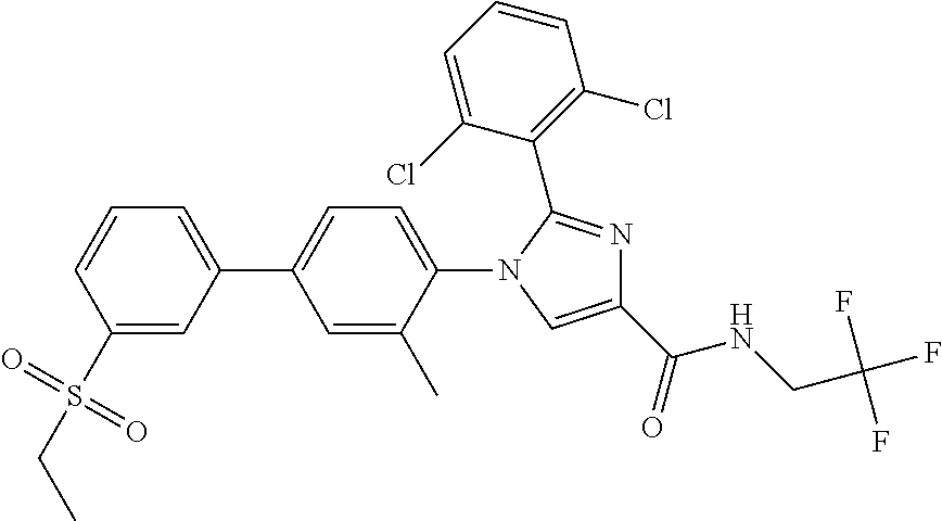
C1(C2=CC=CC(S(CC)(=O)=O)=C2)=CC=C(N2C(C3=C(Cl)C=CC=C3Cl)=NC(C(NCC(F)(F)F)=O)=C2)C(C)=C1
